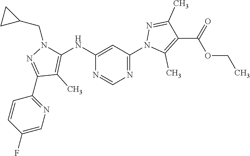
C1(C2=NC=C(F)C=C2)=NN(CC2CC2)C(NC2=CC(N3C(C)=C(C(=O)OCC)C(C)=N3)=NC=N2)=C1C
